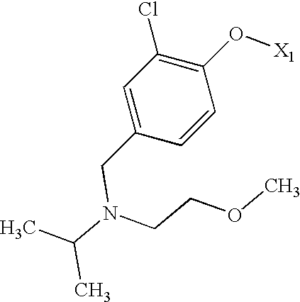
C1=C(CN(C(C)C)CCOC)C=CC(O[X1])=C1Cl
